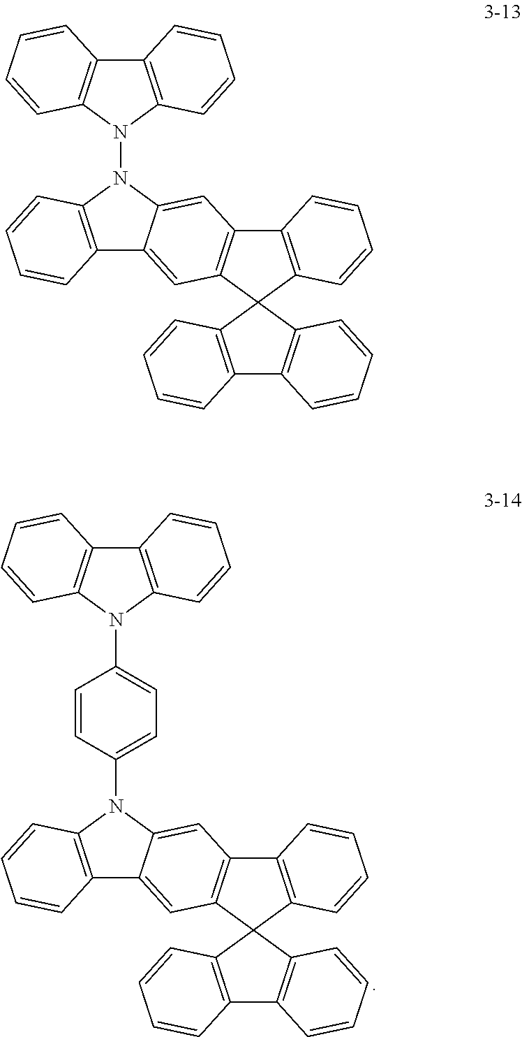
C1=CC(N2C3=C(C4=CC5=C(C=C24)C2=C(C=CC=C2)C52C4=C(C=CC=C4)C4=C2C=CC=C4)C=CC=C3)=CC=C1N1C2=C(C3=C1C=CC=C3)C=CC=C2.N1(N2C3=C(C4=CC5=C(C=C24)C2=C(C=CC=C2)C52C4=C(C=CC=C4)C4=C2C=CC=C4)C=CC=C3)C2=C(C3=C1C=CC=C3)C=CC=C2
